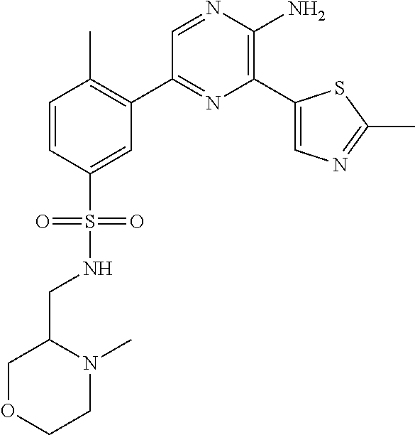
C1(C2=C(C)C=CC(S(=O)(=O)NCC3COCCN3C)=C2)=NC(C2=CN=C(C)S2)=C(N)N=C1
